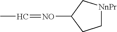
C1[NnPr]CC([NO]=CC)C1
